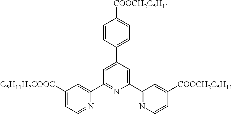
C1([C5H11H2COOC])=CC=NC(C2=NC(C3=NC=CC([COOCH2C5H11])=C3)=CC(C3=CC=C([COOCH2C5H11])C=C3)=C2)=C1
